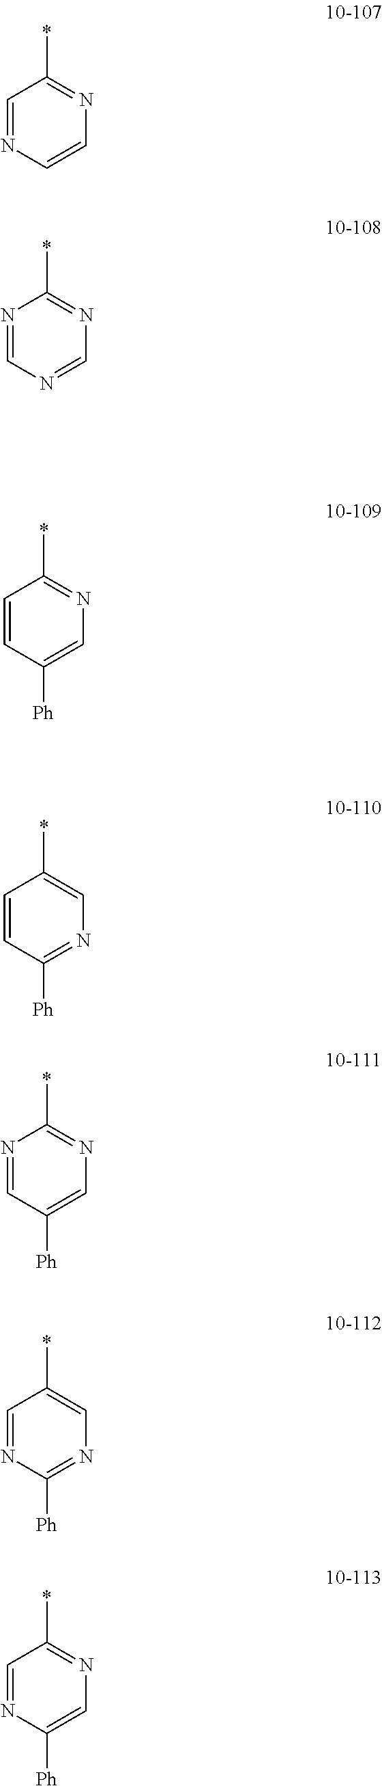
C1=CC([Ph])=CN=C1*.N1=CN=CN=C1*.C1=CC([Ph])=NC=C1*.N1=CC([Ph])=CN=C1*.C1=NC([Ph])=NC=C1*.C1=NC([Ph])=CN=C1*.C1=NC=CN=C1*
